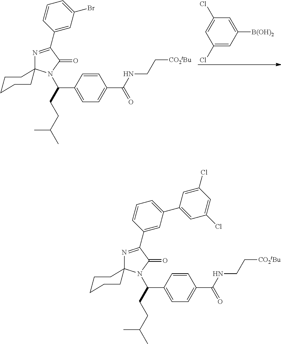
C1(Cl)=CC([B(OH)2])=CC(Cl)=C1.N1=C(C2=CC(Br)=CC=C2)C(=O)N(C(CCC(C)C)C2=CC=C(C(NCC[CO2tBu])=O)C=C2)C12CCCCC2.N1=C(C2=CC(C3=CC(Cl)=CC(Cl)=C3)=CC=C2)C(=O)N(C(CCC(C)C)C2=CC=C(C(NCC[CO2tBu])=O)C=C2)C12CCCCC2
